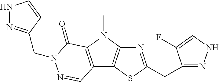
N1=C(CC2=NNC=C2F)SC2=C1N(C)C1=C2C=NN(CC2=NNC=C2)C1=O
